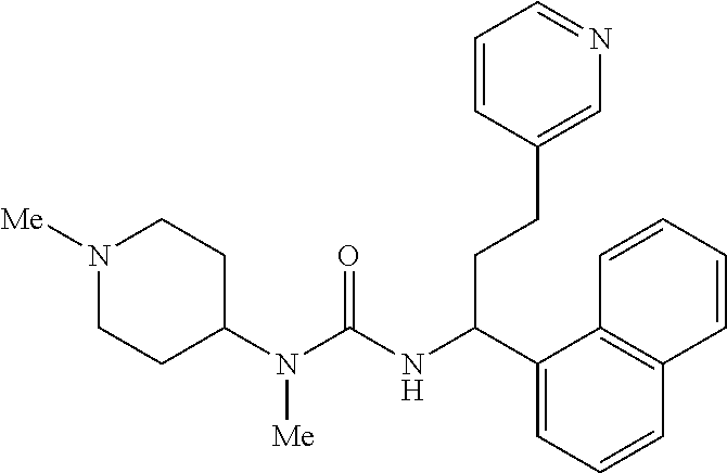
N1([Me])CCC(N(C(=O)NC(C2=CC=CC3=C2C=CC=C3)CCC2=CN=CC=C2)[Me])CC1
